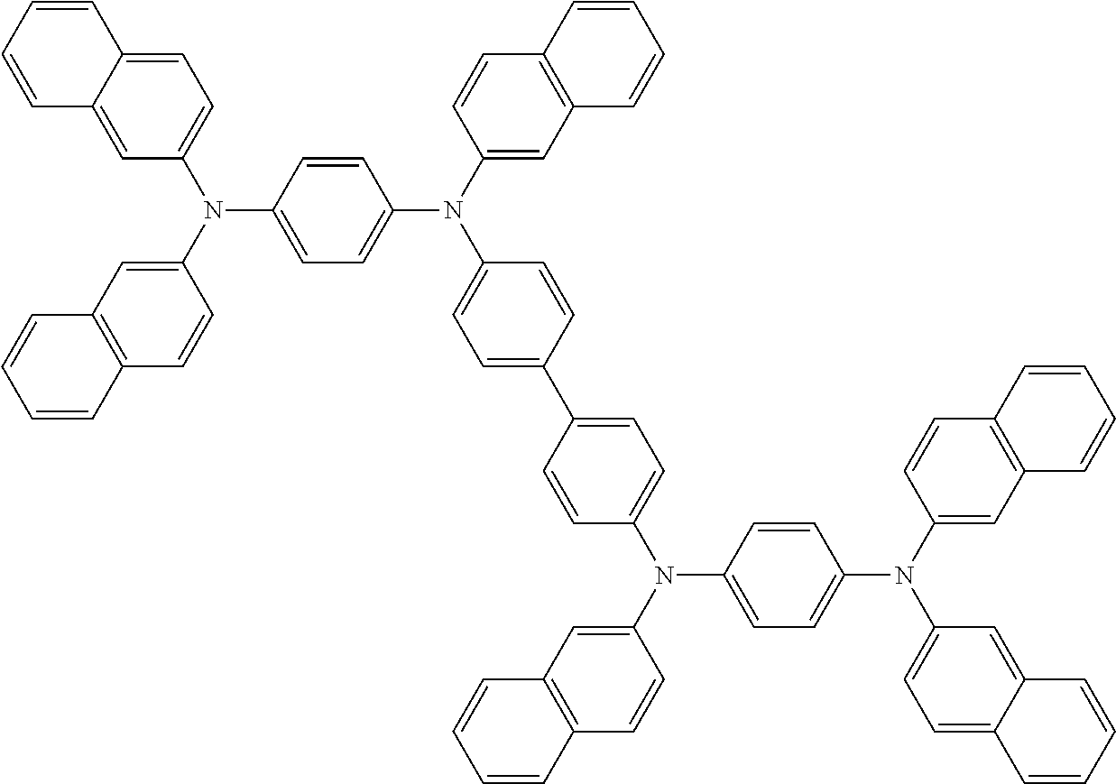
C1=C2C(=CC(N(C3=CC4=C(C=C3)C=CC=C4)C3=CC=C(N(C4=CC5=C(C=C4)C=CC=C5)C4=CC=C(C5=CC=C(N(C6=CC7=C(C=C6)C=CC=C7)C6=CC=C(N(C7=CC8=C(C=C7)C=CC=C8)C7=CC=C8C(=C7)C=CC=C8)C=C6)C=C5)C=C4)C=C3)=C1)C=CC=C2
